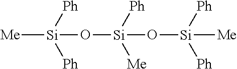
[Me][Si](O[Si]([Ph])([Me])O[Si]([Me])([Ph])[Ph])([Ph])[Ph]
